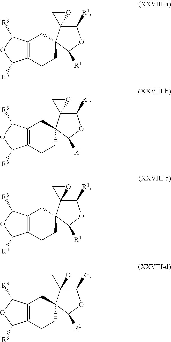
C12=C(CCC3(C1)C1(C([R1])OC3[R1])OC1)C([R3])OC2[R3].C12=C(CCC3(C1)C1(C([R1])OC3[R1])OC1)C([R3])OC2[R3].C12=C(CCC3(C1)C1(C([R1])OC3[R1])OC1)C([R3])OC2[R3].C12=C(CCC3(C1)C1(C([R1])OC3[R1])OC1)C([R3])OC2[R3]
